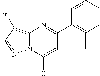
C12=C(Br)C=NN1C(Cl)=CC(C1=C(C)C=CC=C1)=N2
